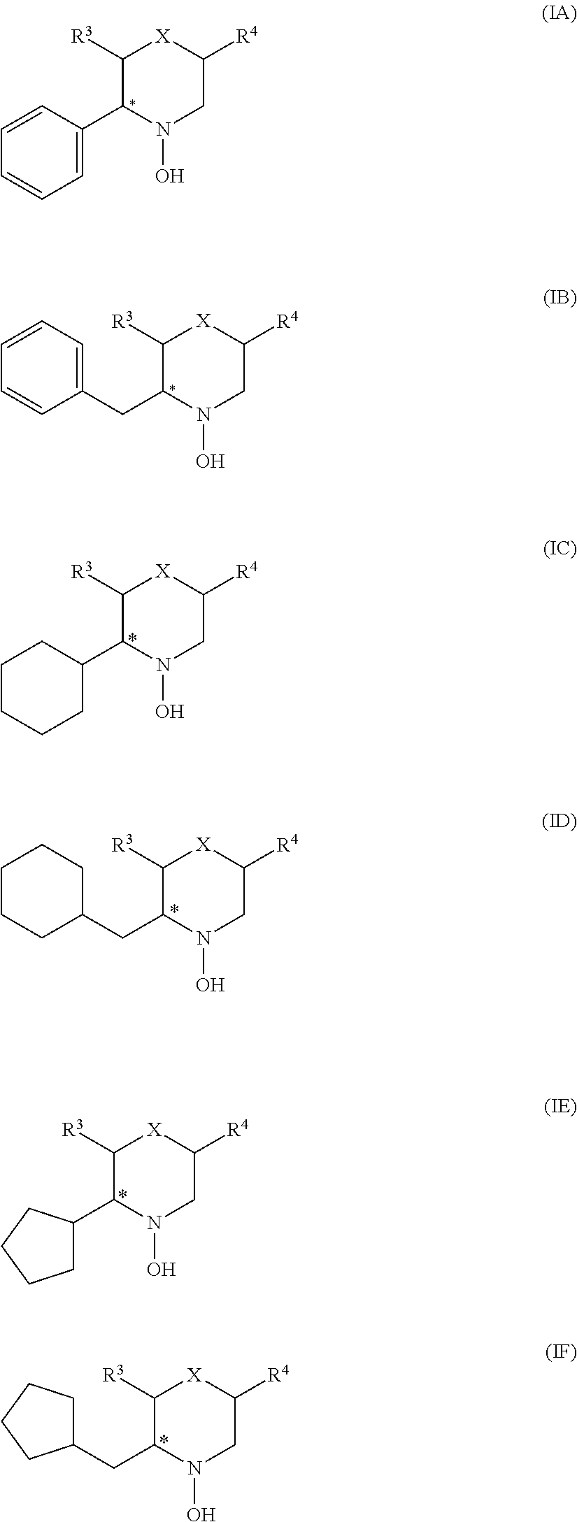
C1=CC=CC=C1C1N(O)CC([R4])[X]C1[R3].C(C1N(O)CC([R4])[X]C1[R3])C1=CC=CC=C1.C1CCCCC1C1N(O)CC([R4])[X]C1[R3].C(C1N(O)CC([R4])[X]C1[R3])C1CCCCC1.C1(C2CCCC2)N(O)CC([R4])[X]C1[R3].C1CCCC1CC1N(O)CC([R4])[X]C1[R3]
